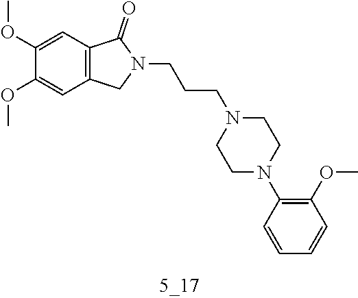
C1(OC)=CC2=C(C=C1OC)CN(CCCN1CCN(C3=C(OC)C=CC=C3)CC1)C2=O
